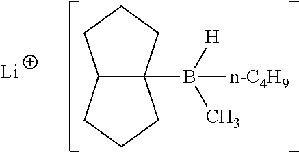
[Li].C12C(B([H])(C)[n-C4H9])(CCC1)CCC2
